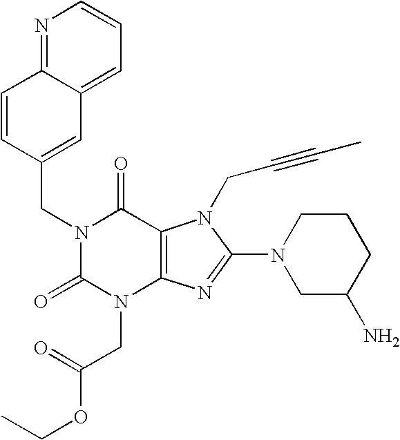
C1=CC(CN2C(=O)N(CC(OCC)=O)C3=C(C2=O)N(CC#CC)C(N2CC(N)CCC2)=N3)=CC2=CC=CN=C12
